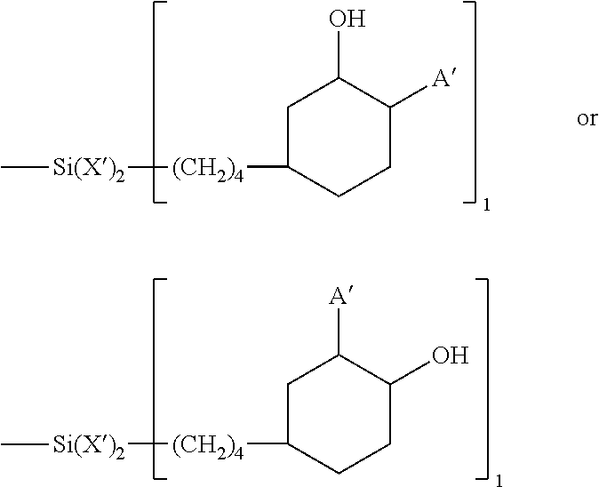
[(CH2)4]([Si(X)2]C)C1CC(O)C([A])CC1.[(CH2)4]([Si(X)2]C)C1CC([A])C(O)CC1
